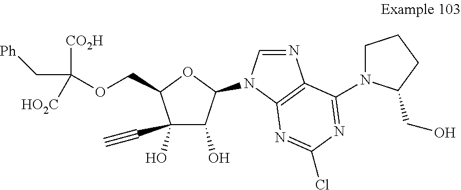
C1(C#C)(O)C(O)C(N2C=NC3=C2N=C(Cl)N=C3N2CCCC2CO)OC1COC([CO2H])(C[Ph])[HO2C]
